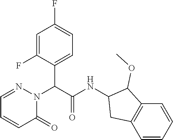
C(C1=CC=C(F)C=C1F)(C(NC1C(OC)C2=C(C=CC=C2)C1)=O)N1C(=O)C=CC=N1
